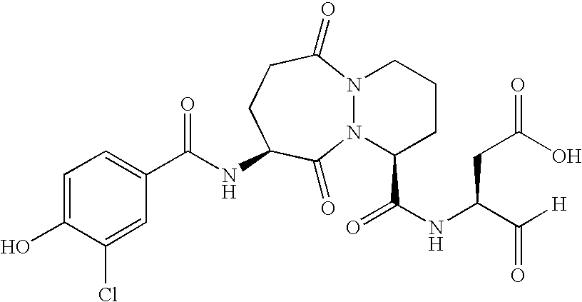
C(NC1CCC(=O)N2N(C1=O)C(C(NC(C([H])=O)CC(O)=O)=O)CCC2)(C1=CC=C(O)C(Cl)=C1)=O
